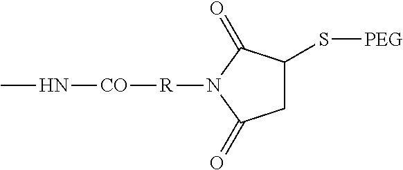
C1(S[PEG])CC(=O)N([R][CO]NC)C1=O
